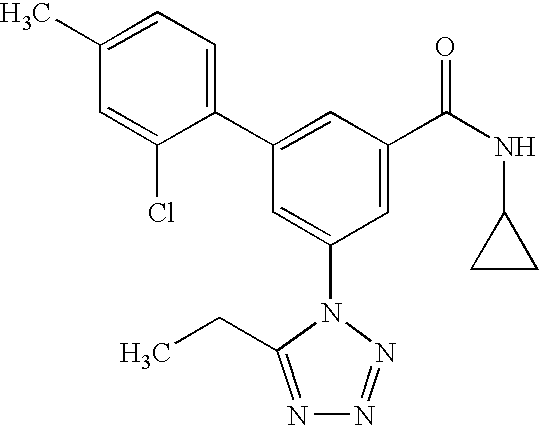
C1(C2=CC(C(NC3CC3)=O)=CC(N3C(CC)=NN=N3)=C2)=CC=C(C)C=C1Cl
